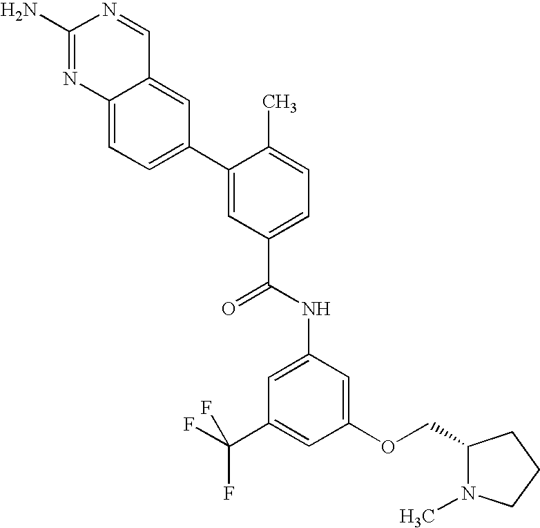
C12=CC(C3=CC(C(=O)NC4=CC(C(F)(F)F)=CC(OCC5N(C)CCC5)=C4)=CC=C3C)=CC=C1N=C(N)N=C2
